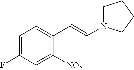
C1=C(F)C=C([NO2])C(C=CN2CCCC2)=C1
